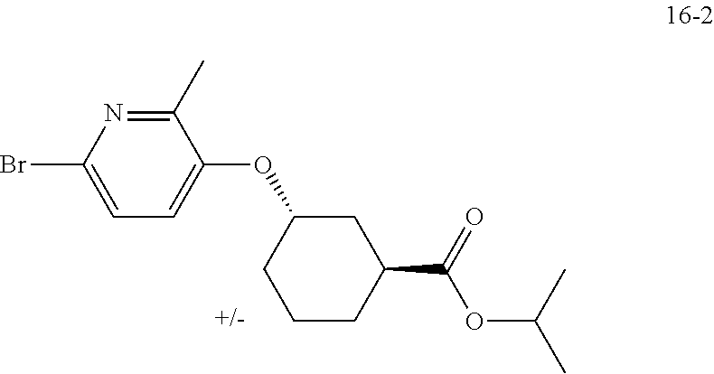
C1(C)=NC(Br)=CC=C1OC1CCCC(C(=O)OC(C)C)C1
